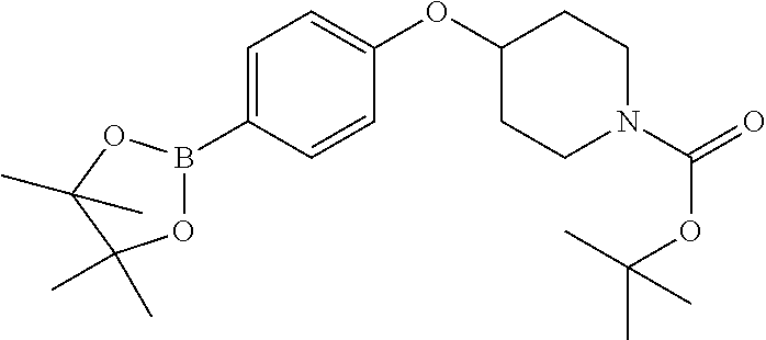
C1=C(B2OC(C)(C)C(C)(C)O2)C=CC(OC2CCN(C(=O)OC(C)(C)C)CC2)=C1
